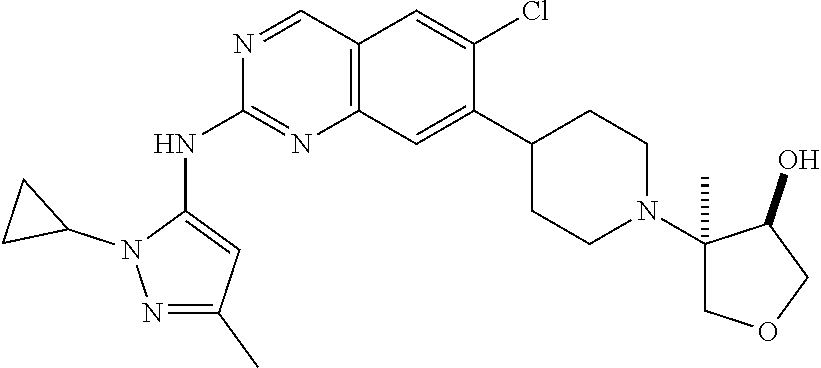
C12=C(C=C(C3CCN(C4(C)COCC4O)CC3)C(Cl)=C1)N=C(NC1=CC(C)=NN1C1CC1)N=C2
